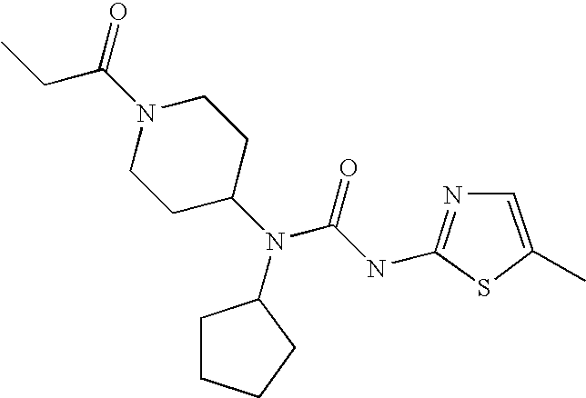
C(C(N1CCC(N(C(=O)NC2=NC=C(C)S2)C2CCCC2)CC1)=O)C
